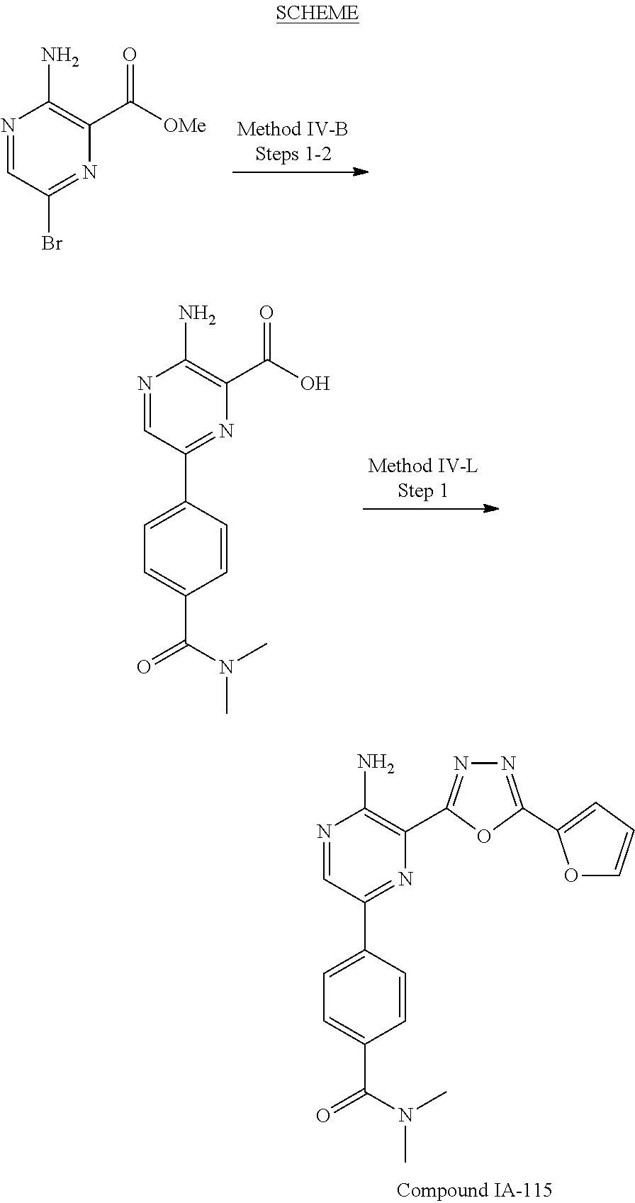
N1=CC(Br)=NC(C([OMe])=O)=C1N.N1=CC(C2=CC=C(C(=O)N(C)C)C=C2)=NC(C(O)=O)=C1N.N1=CC(C2=CC=C(C(N(C)C)=O)C=C2)=NC(C2=NN=C(C3=CC=CO3)O2)=C1N
